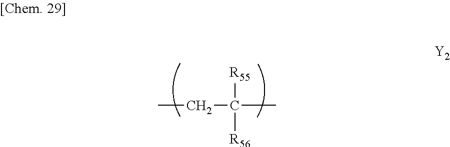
CCC(C)([R55])[R56]
